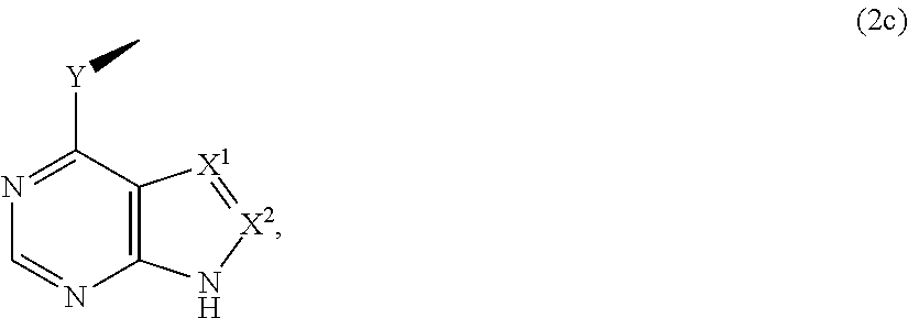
N1=C([Y]C)C2=C(N=C1)N[X2]=[X1]2
